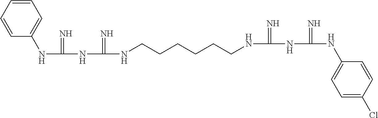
C1=CC(NC(NC(NCCCCCCNC(NC(NC2=CC=C(Cl)C=C2)=N)=N)=N)=N)=CC=C1
